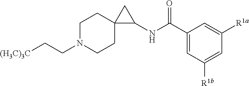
C(CN1CCC2(CC1)C(NC(C1=CC([R1b])=CC([R1a])=C1)=O)C2)[(H3C)3C]
